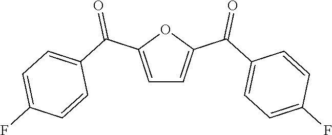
C1=C(C(C2=CC=C(F)C=C2)=O)OC(C(C2=CC=C(F)C=C2)=O)=C1
